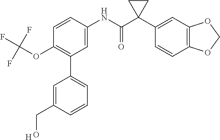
C1=C(NC(C2(C3=CC4=C(C=C3)OCO4)CC2)=O)C=CC(OC(F)(F)F)=C1C1=CC=CC(CO)=C1.[H]
